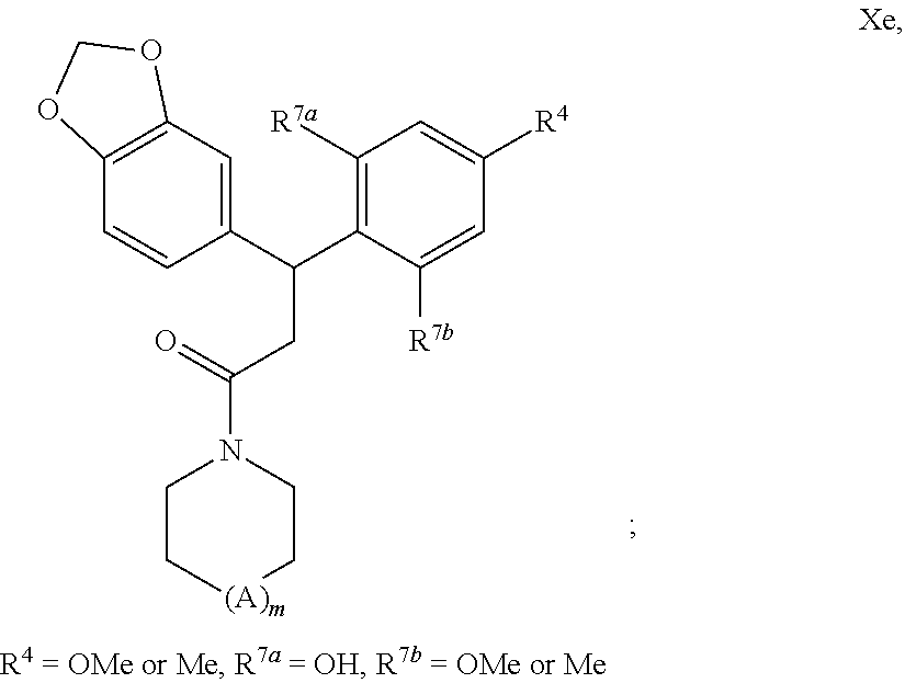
C12=C(C=CC(C(C3=C([R7a])C=C([R4])C=C3[R7b])CC(N3CC[(A)m]CC3)=O)=C1)OCO2
